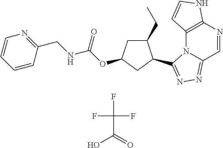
C12=C(N=CC3=NN=C(C4C(CC)CC(OC(NCC5=NC=CC=C5)=O)C4)N13)NC=C2.OC(=O)C(F)(F)F
